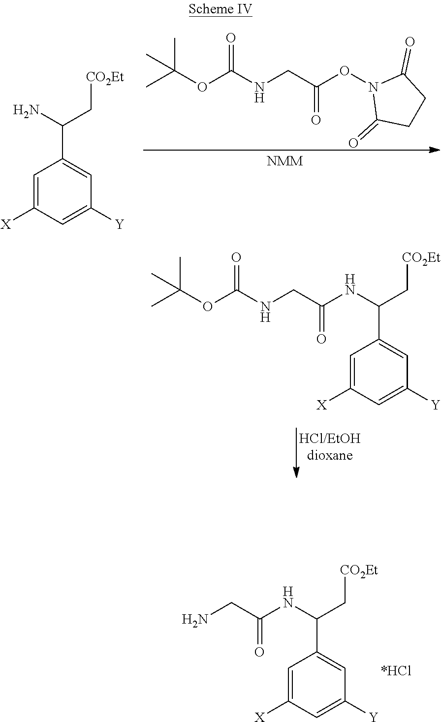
C1=C([X])C=C([Y])C=C1C(NC(CN)=O)C[CO2Et].C1=C([X])C=C([Y])C=C1C(NC(CNC(OC(C)(C)C)=O)=O)C[CO2Et].CC(OC(NCC(ON1C(=O)CCC1=O)=O)=O)(C)C.C1=C([X])C=C([Y])C=C1C(N)C[CO2Et]
